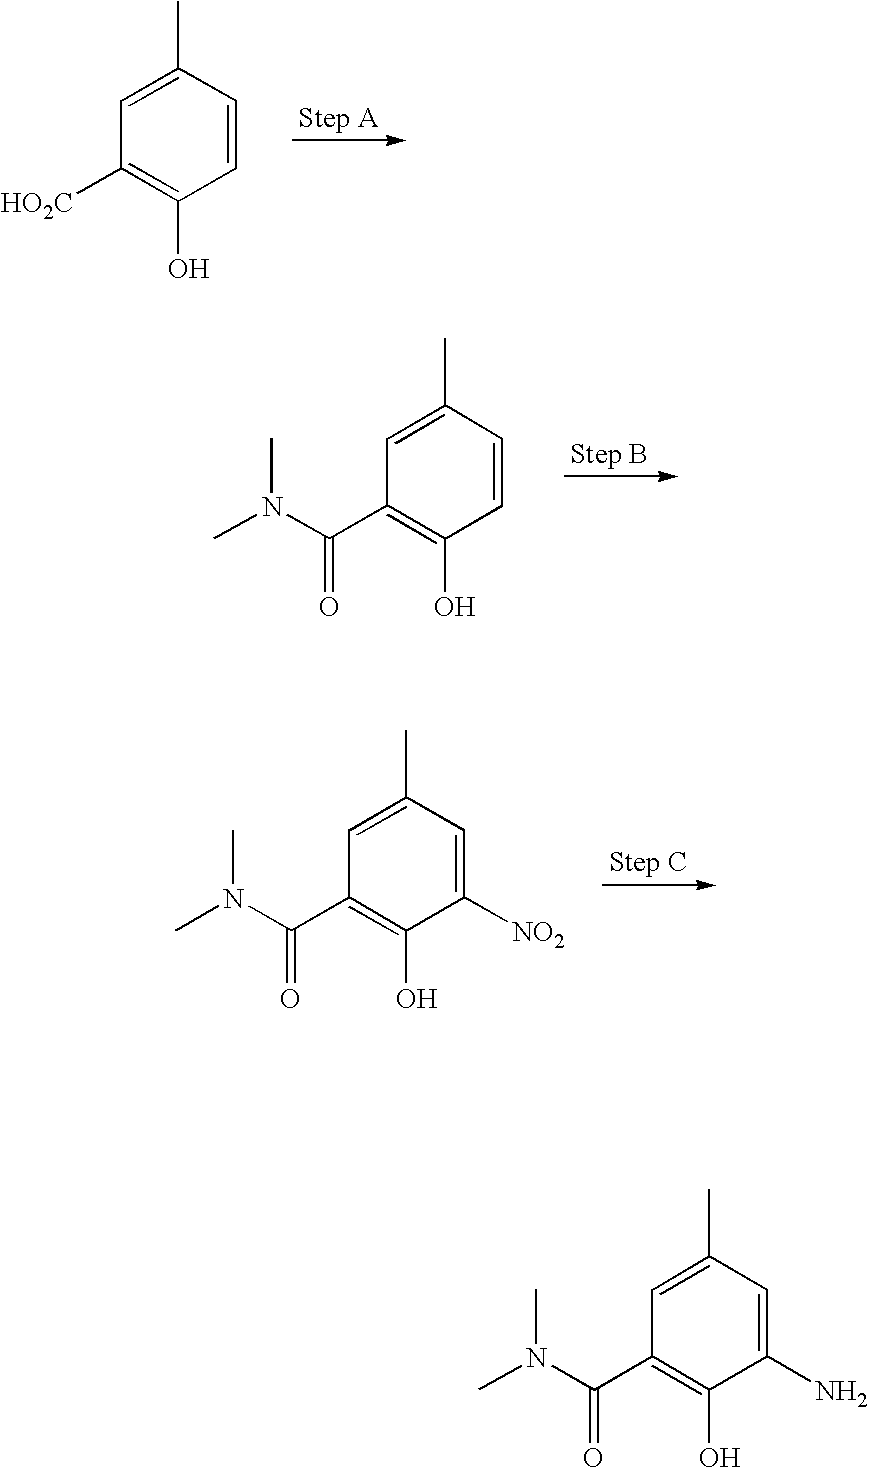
[HO2C]C1=C(O)C=CC(C)=C1.C1(C)=CC(C(N(C)C)=O)=C(O)C=C1.C1(C)=CC(C(N(C)C)=O)=C(O)C([NO2])=C1.C1(C)=CC(C(N(C)C)=O)=C(O)C(N)=C1
